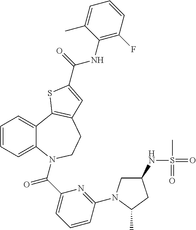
C1(NS(=O)(C)=O)CN(C2=NC(C(=O)N3C4=CC=CC=C4C4=C(CC3)C=C(C(=O)NC3=C(F)C=CC=C3C)S4)=CC=C2)C(C)C1
